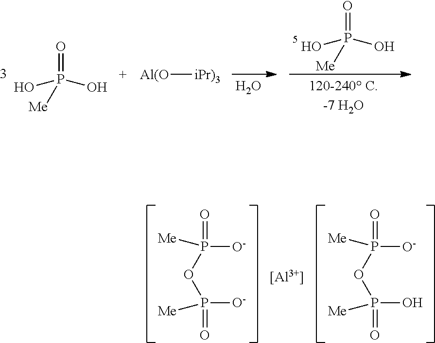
P(OP([O-])(=O)[Me])([O-])([Me])=O.P(OP(O)(=O)[Me])([O-])([Me])=O.[[Al3+]].OP([Me])(O)=O.[Al(O][iPr)3].O.OP([Me])(O)=O
